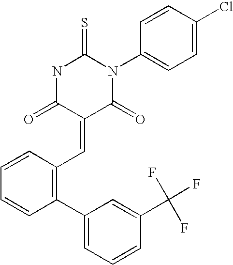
N1C(=O)C(=CC2=C(C3=CC=CC(C(F)(F)F)=C3)C=CC=C2)C(=O)N(C2=CC=C(Cl)C=C2)C1=S
